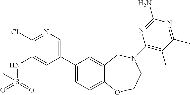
C1(Cl)=NC=C(C2=CC=C3C(=C2)CN(C2=C(C)C(C)=NC(N)=N2)CCO3)C=C1NS(=O)(=O)C
